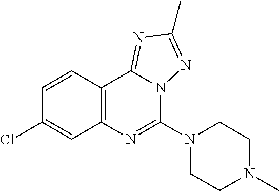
C12=NC(C)=NN1C(N1CCN(C)CC1)=NC1=C2C=CC(Cl)=C1
